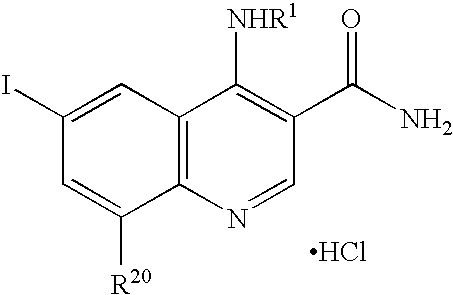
C12=C(N=CC(C(N)=O)=C1[NHR1])C([R20])=CC(I)=C2.Cl
